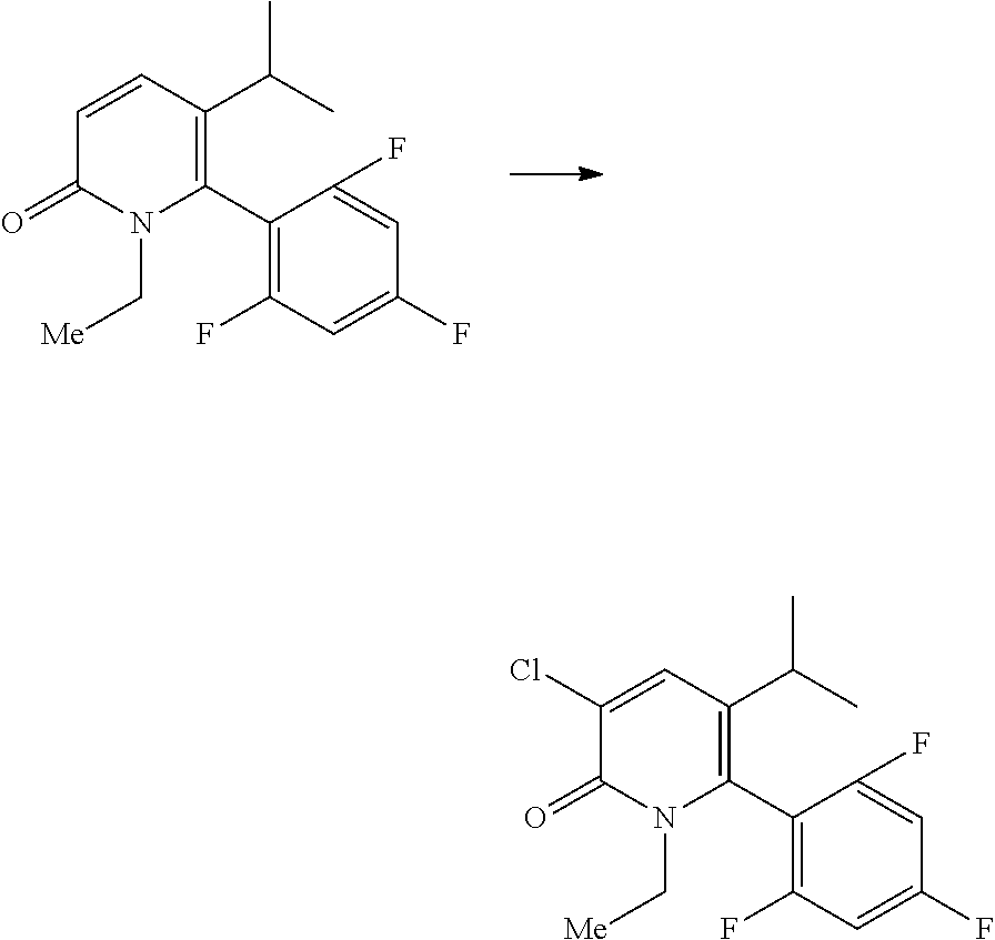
C1=CC(C(C)C)=C(C2=C(F)C=C(F)C=C2F)N(C[Me])C1=O.C1(Cl)=CC(C(C)C)=C(C2=C(F)C=C(F)C=C2F)N(C[Me])C1=O
